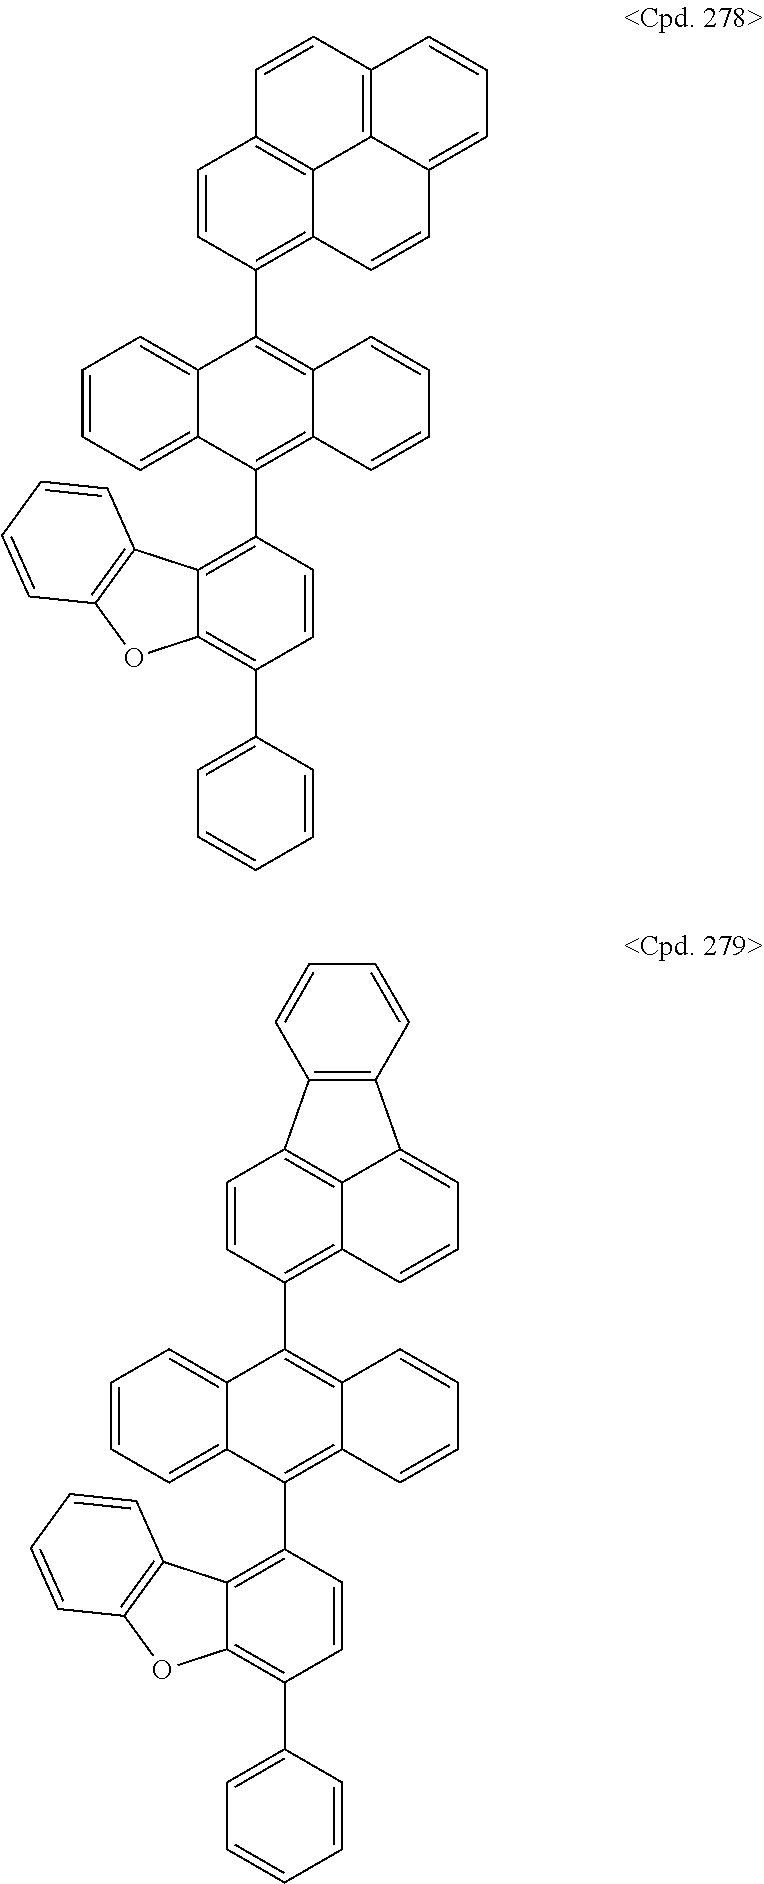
C1=CC(C2=C3C(=C(C4=C5C(=C(C6=CC=CC=C6)C=C4)OC4=C5C=CC=C4)C4=CC=CC=C24)C=CC=C3)=C2C3=C1C=CC1=C3C(=CC=C1)C=C2.C1=CC(C2=C3C(=C(C4=C5C(=C(C6=CC=CC=C6)C=C4)OC4=C5C=CC=C4)C4=CC=CC=C24)C=CC=C3)=C2C=CC=C3C4=C(C=CC=C4)C1=C23
